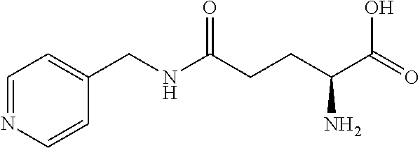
C(C(N)C(=O)O)CC(NCC1=CC=NC=C1)=O
